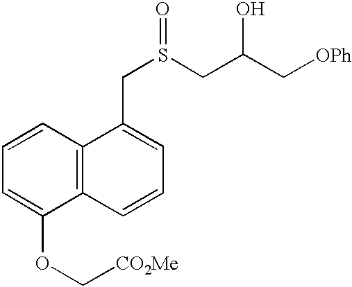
C1=C(OC[CO2Me])C2=C(C=C1)C(CS(CC(C[OPh])O)=O)=CC=C2
